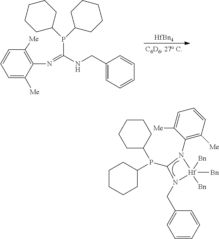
P(C1CCCCC1)(C1CCCCC1)C1N(CC2=CC=CC=C2)[Hf]([Bn])([Bn])([Bn])N1C1=C([Me])C=CC=C1[Me].[HfBn4].C1(N=C(NCC2=CC=CC=C2)P(C2CCCCC2)C2CCCCC2)=C([Me])C=CC=C1[Me]
